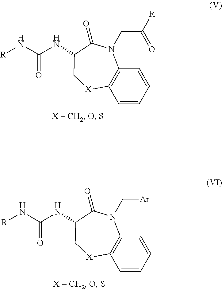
C1=CC=CC2=C1N(CC([R])=O)C(=O)C(NC(N[R])=O)C[X]2.C1=CC=CC2=C1N(C[Ar])C(=O)C(NC(N[R])=O)C[X]2
